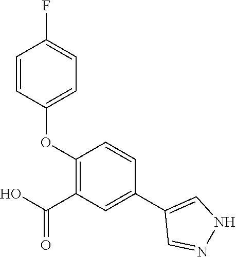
C1=CC(OC2=C(C(O)=O)C=C(C3=CNN=C3)C=C2)=CC=C1F
